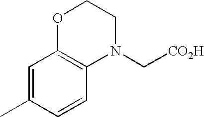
C1=C(C)C=CC2=C1OCCN2C[CO2H]
